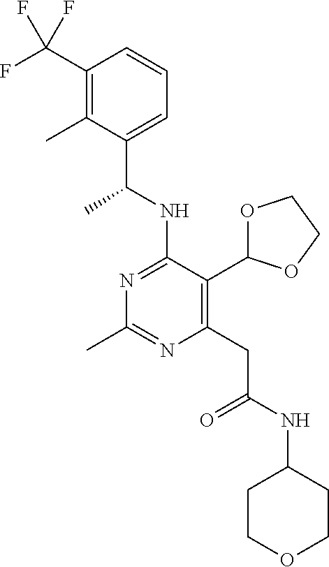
N1=C(NC(C)C2=CC=CC(C(F)(F)F)=C2C)C(C2OCCO2)=C(CC(=O)NC2CCOCC2)N=C1C
